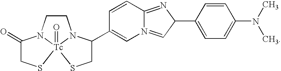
C1CN2[Tc]3(=O)(N1C(=O)CS3)SCC2C1=CN2=CC(C3=CC=C(N(C)C)C=C3)N=C2C=C1
